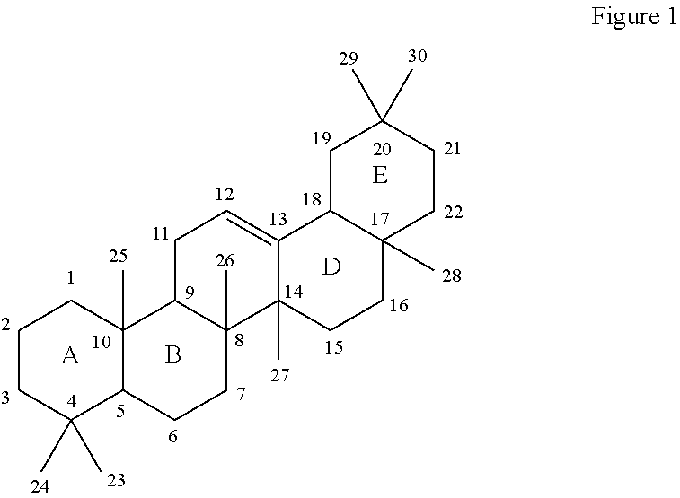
C1CC(C)(C)C2C(C)(C1)C1C(C)(CC2)C2(C)C(=CC1)C1C(C)(CC2)CCC(C)(C)C1.[A].B.[D]
